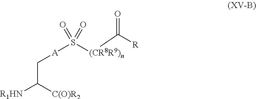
[A](S([(CR8R9)n]C([R])=O)(=O)=O)CC([R1HN])[C(O)R2]
